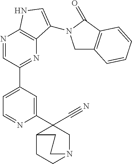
N1=CC(C2=CC=NC(C3(C#N)C4CCN(C3)CC4)=C2)=NC2=C1NC=C2N1CC2=C(C1=O)C=CC=C2
